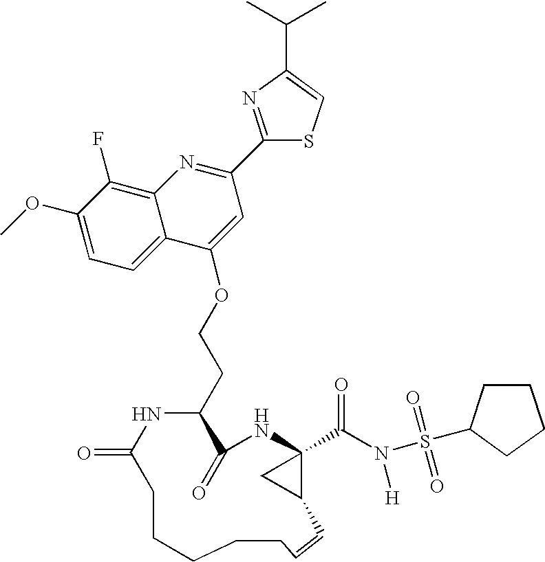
C1(OC)=CC=C2C(=C1F)N=C(C1=NC(C(C)C)=CS1)C=C2OCCC1C(=O)NC2(C(N(S(=O)(=O)C3CCCC3)[H])=O)C(C2)C=CCCCCCC(=O)N1
